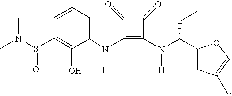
C1(S(=O)N(C)C)=C(O)C(N(C2=C(N([H])C(C3=CC(C)=CO3)CC)C(=O)C2=O)[H])=CC=C1
